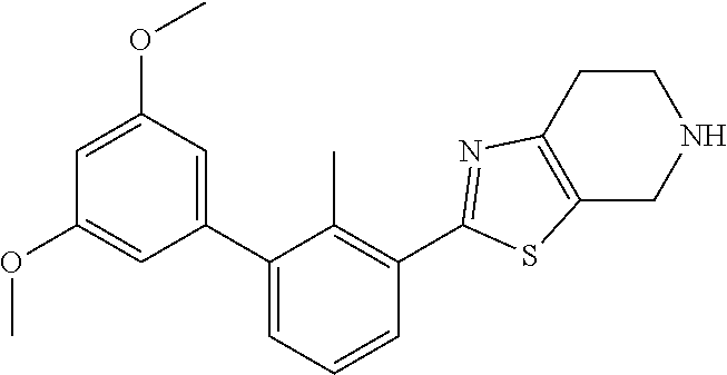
C1(C2=CC(OC)=CC(OC)=C2)=CC=CC(C2=NC3=C(S2)CNCC3)=C1C
